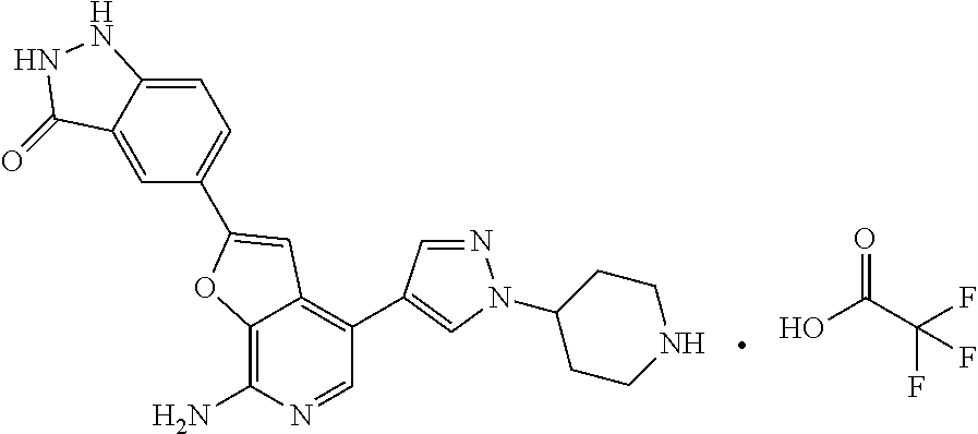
C1CC(N2N=CC(C3=C4C(=C(N)N=C3)OC(C3=CC=C5C(=C3)C(=O)NN5)=C4)=C2)CCN1.O=C(C(F)(F)F)O
